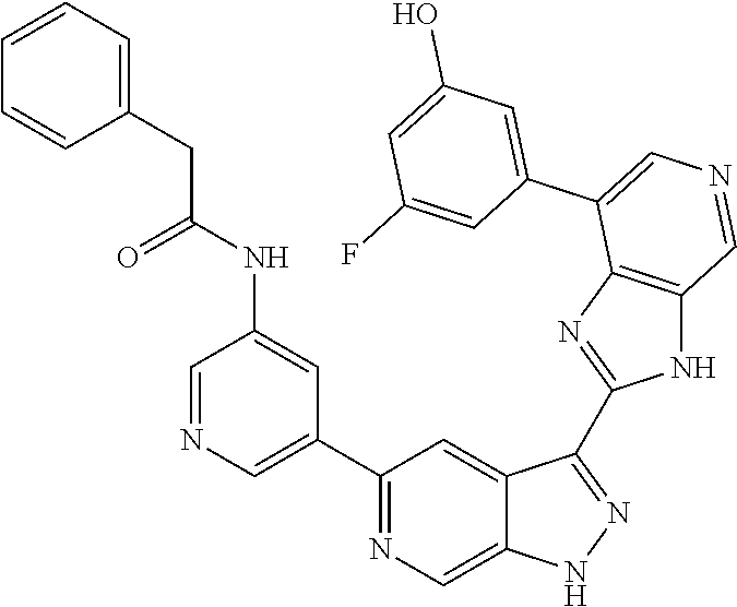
C1(C2=CN=CC(NC(CC3=CC=CC=C3)=O)=C2)=NC=C2C(=C1)C(C1=NC3=C(N1)C=NC=C3C1=CC(O)=CC(F)=C1)=NN2
